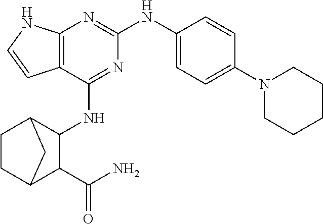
C12=C(N=C(NC3=CC=C(N4CCCCC4)C=C3)N=C1NC1C3CCC(C1C(N)=O)C3)NC=C2
